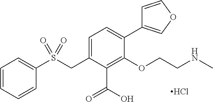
C1=CC=CC(S(CC2=CC=C(C3=COC=C3)C(OCCNC)=C2C(=O)O)(=O)=O)=C1.Cl
